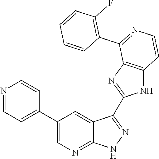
N1=CC=C(C2=CN=C3C(=C2)C(C2=NC4=C(N2)C=CN=C4C2=C(F)C=CC=C2)=N[N H]3)C=C1
